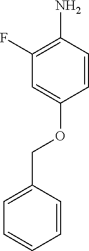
C1(F)=C(N)C=CC(OCC2=CC=CC=C2)=C1
